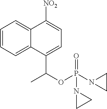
C1=CC=C2C(=C1)C([NO2])=CC=C2C(OP(N1CC1)(=O)N1CC1)C
